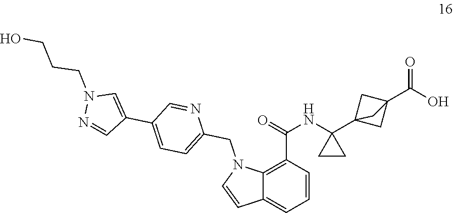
C12=C(C(=O)NC3(C45CC(C(=O)O)(C4)C5)CC3)C=CC=C1C=CN2CC1=CC=C(C2=CN(CCCO)N=C2)C=N1
